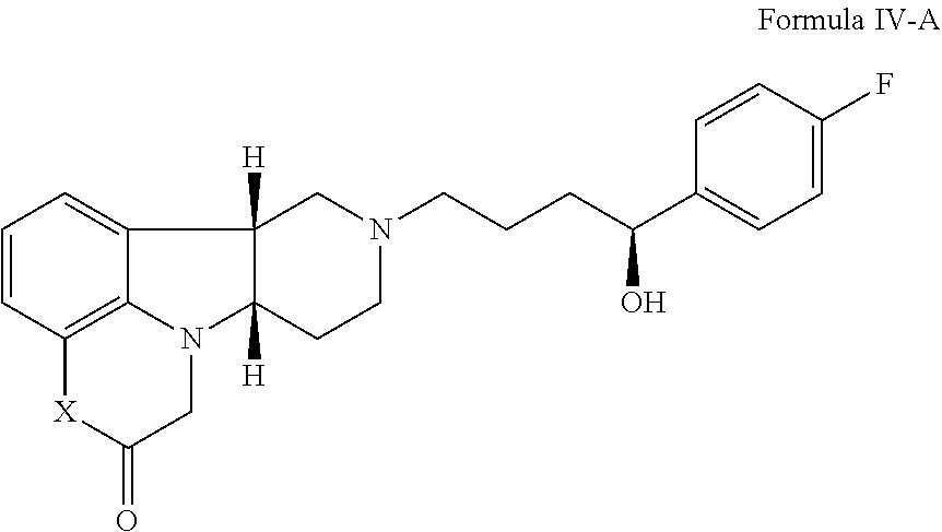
N1(CCCC(C2=CC=C(F)C=C2)O)CC2([H])C3=CC=CC4=C3N(C2([H])CC1)CC(=O)[X]4
